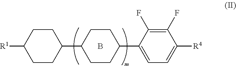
C1CC([R1])CCC1C1CCC(C2=CC=C([R4])C(F)=C2F)CC1.B
